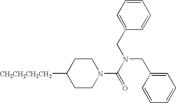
[CH2CH2CH2CH2]C1CCN(C(N(CC2=CC=CC=C2)CC2=CC=CC=C2)=O)CC1
